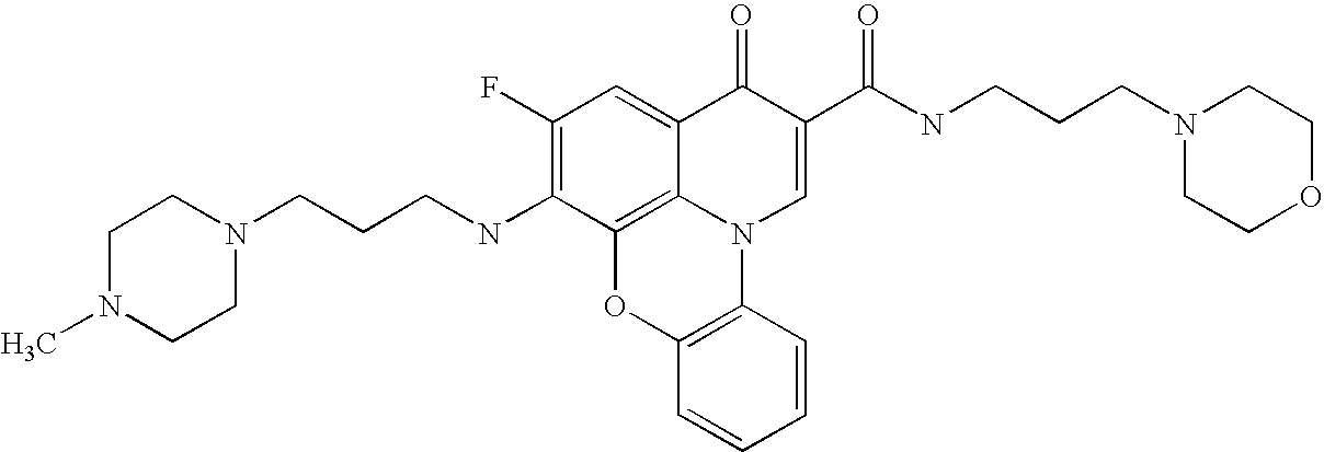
C1(F)=C(NCCCN2CCN(C)CC2)C2=C3C(=C1)C(=O)C(C(NCCCN1CCOCC1)=O)=CN3C1=C(O2)C=CC=C1
